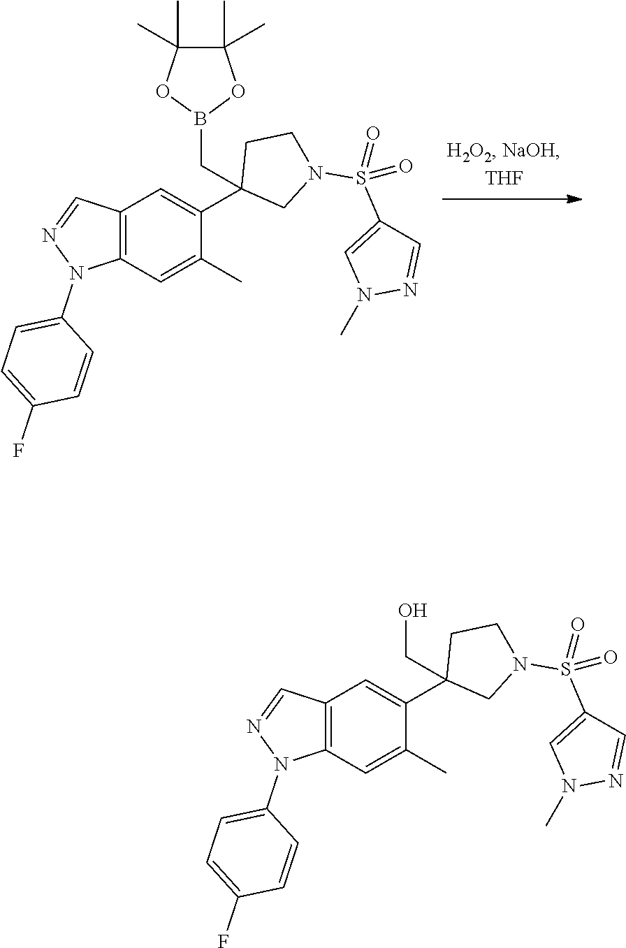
C12=C(C=C(C)C(C3(CB4OC(C)(C)C(C)(C)O4)CN(S(=O)(C4=CN(C)N=C4)=O)CC3)=C1)N(C1=CC=C(F)C=C1)N=C2.C12=C(C=C(C)C(C3(CO)CN(S(=O)(C4=CN(C)N=C4)=O)CC3)=C1)N(C1=CC=C(F)C=C1)N=C2
